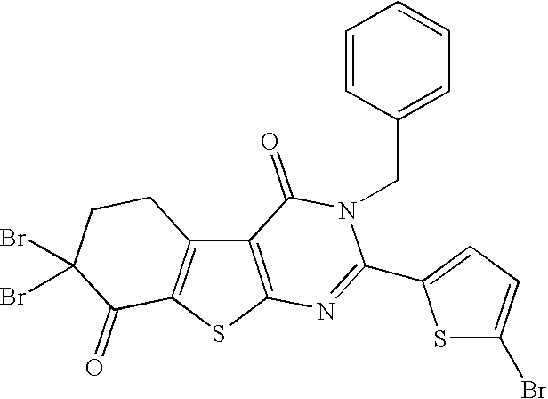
C12=C(SC3=C1CCC(Br)(Br)C3=O)N=C(C1=CC=C(Br)S1)N(CC1=CC=CC=C1)C2=O
